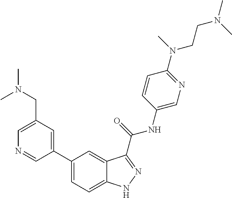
C1(CN(C)C)=CN=CC(C2=CC=C3C(=C2)C(C(NC2=CN=C(N(CCN(C)C)C)C=C2)=O)=NN3)=C1
